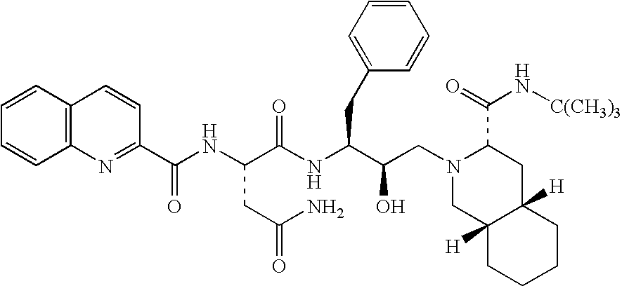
C12=C(C=CC=C1)C=CC(C(NC(C(NC(C(CN1CC3([H])C([H])(CC1C(=O)N[C(CH3)3])CCCC3)O)CC1=CC=CC=C1)=O)CC(=O)N)=O)=N2
